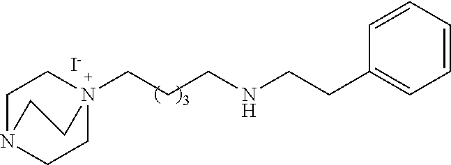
[I-].C(CCN12CCN(CC1)CC2)NCCC1=CC=CC=C1
